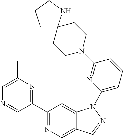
C1(C2=NC(C)=CN=C2)=NC=C2C(=C1)N(C1=CC=CC(N3CCC4(CC3)CCCN4)=N1)N=C2
